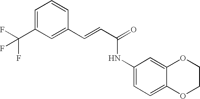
C(=CC(=O)NC1=CC=C2C(=C1)OCCO2)C1=CC(C(F)(F)F)=CC=C1
